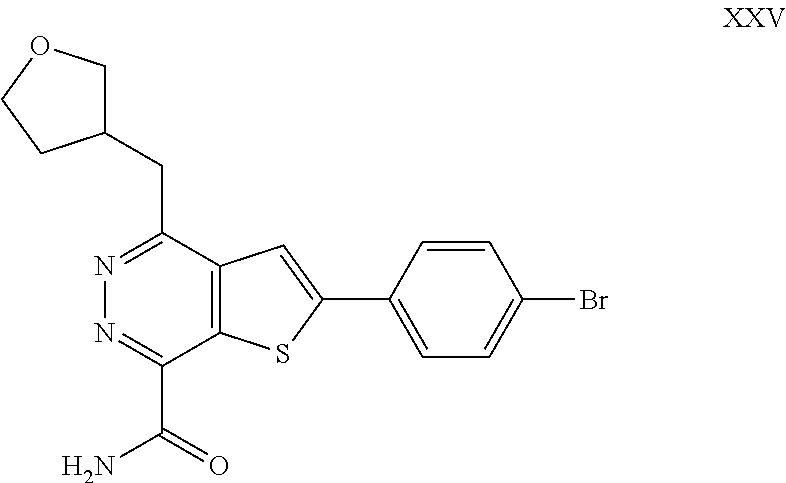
N1=C(CC2COCC2)C2=C(C(C(N)=O)=N1)SC(C1=CC=C(Br)C=C1)=C2
